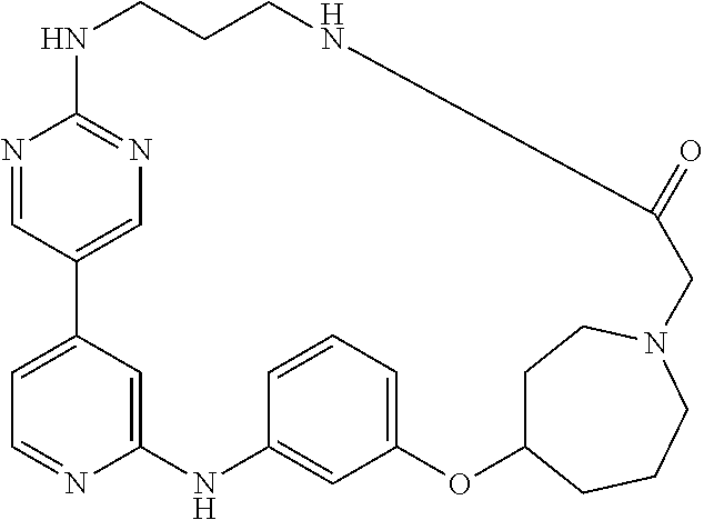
N1=CC2=CN=C1NCCCNC(=O)CN1CCCC(OC3=CC=CC(=C3)NC3=CC2=CC=N3)CC1
